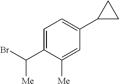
C1=C(C(Br)[Me])C([Me])=CC(C2CC2)=C1
